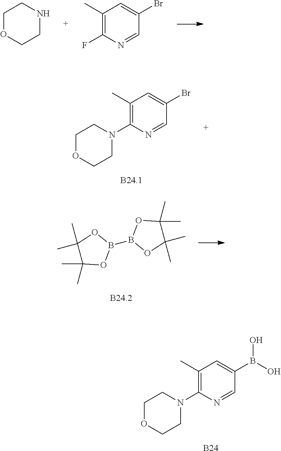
[B24].C1=NC(N2CCOCC2)=C(C)C=C1B(O)O.C1=NC(F)=C(C)C=C1Br.C1OCCNC1.[B24.1].C1=NC(N2CCOCC2)=C(C)C=C1Br.C1(C)(C)C(C)(C)OB(B2OC(C)(C)C(C)(C)O2)O1
